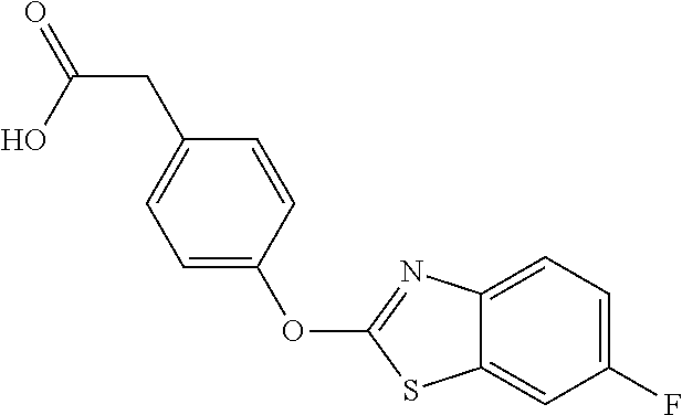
C1=C(OC2=NC3=CC=C(F)C=C3S2)C=CC(CC(O)=O)=C1
